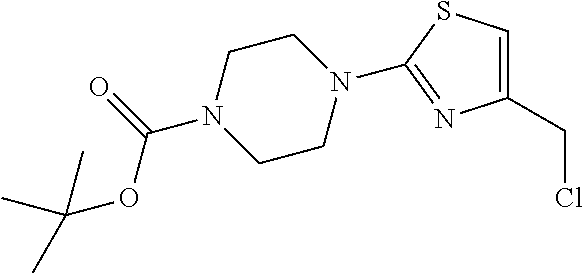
C1(CCl)=CSC(N2CCN(C(=O)OC(C)(C)C)CC2)=N1
